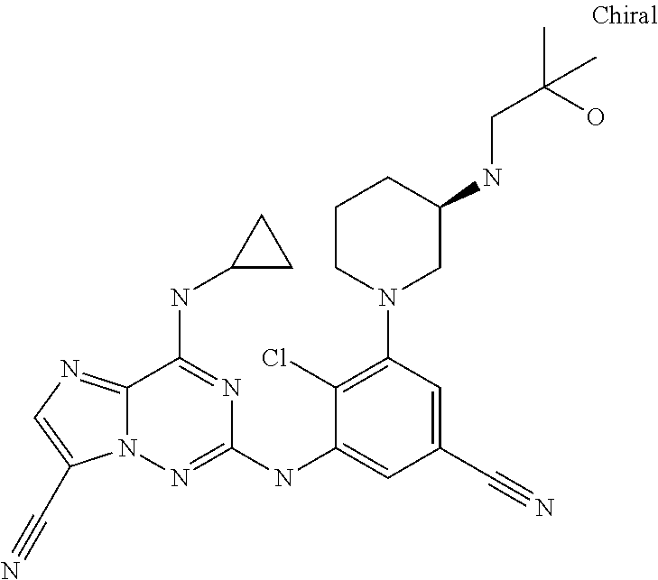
C12=NC=C(C#N)N1N=C(NC1=CC(C#N)=CC(N3CC(NCC(C)(O)C)CCC3)=C1Cl)N=C2NC1CC1
